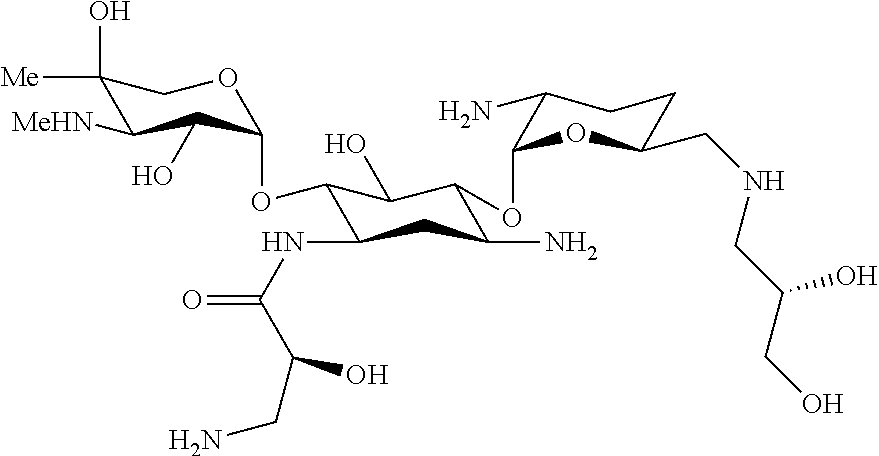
C1(O)([Me])C([MeHN])C(O)C(OC2C(NC(=O)C(O)CN)CC(N)C(OC3C(N)CCC(CNCC(CO)O)O3)C2O)OC1
